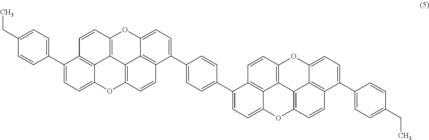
C1=CC(C2=CC=C3C4=C2C=CC2=C4C4=C(O3)C=CC3=C4C(=CC=C3C3=CC=C(C4=CC=C5C6=C4C=CC4=C6C6=C(O5)C=CC5=C6C(=CC=C5C5=CC=C(CC)C=C5)O4)C=C3)O2)=CC=C1CC
